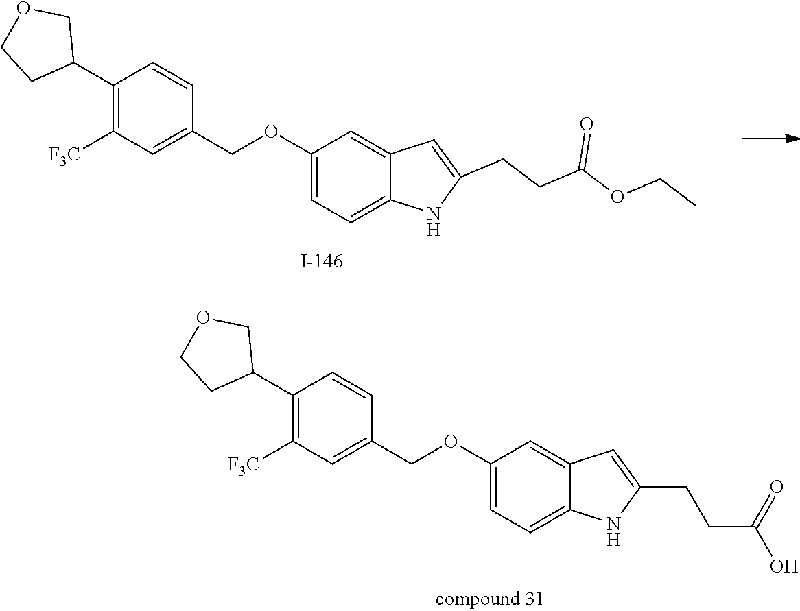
C1(C2COCC2)=C([F3C])C=C(COC2=CC=C3C(=C2)C=C(CCC(OCC)=O)N3)C=C1.C1(C2COCC2)=C([F3C])C=C(COC2=CC=C3C(=C2)C=C(CCC(=O)O)N3)C=C1
